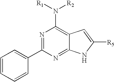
C1=CC=CC(C2=NC(N([R1])[R2])=C3C(=N2)NC([R5])=C3)=C1
